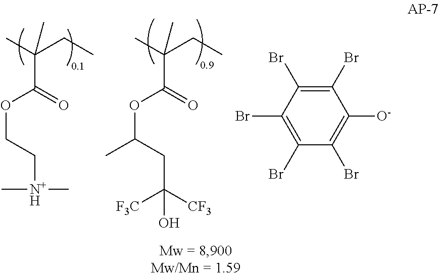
CC(CC)(C)C(OCC[N+H](C)C)=O.CC(CC)(C)C(OC(CC([F3C])([CF3])O)C)=O.C1(Br)=C(Br)C(Br)=C(Br)C(Br)=C1[O-]
